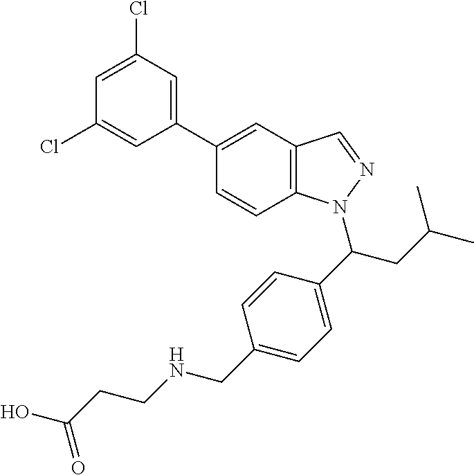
C1=CC2=C(C=C1C1=CC(Cl)=CC(Cl)=C1)C=NN2C(CC(C)C)C1=CC=C(CNCCC(O)=O)C=C1
